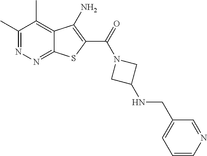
C1(C)=NN=C2C(=C1C)C(N)=C(C(=O)N1CC(NCC3=CC=CN=C3)C1)S2
